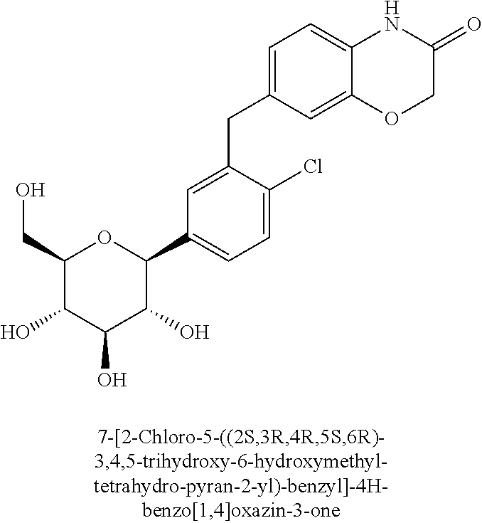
C1(CO)C(O)C(O)C(O)C(C2=CC=C(Cl)C(CC3=CC=C4C(=C3)OCC(=O)N4)=C2)O1
